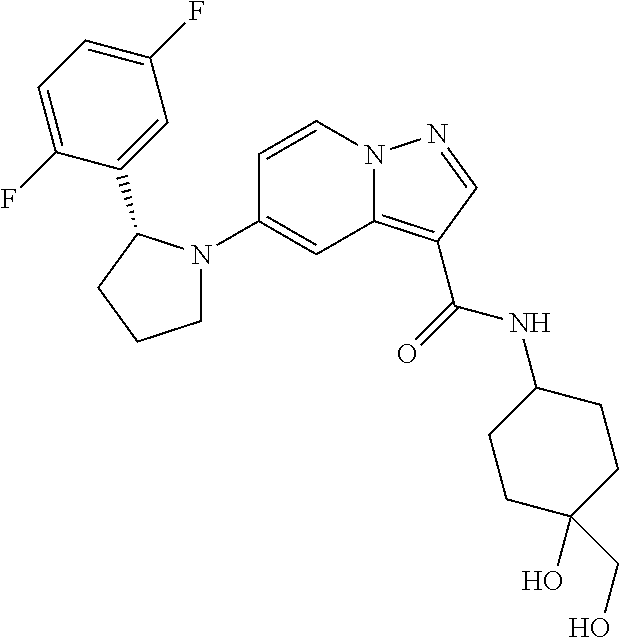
C1N(C2=CC3=C(C(NC4CCC(O)(CO)CC4)=O)C=NN3C=C2)C(C2=CC(F)=CC=C2F)CC1
